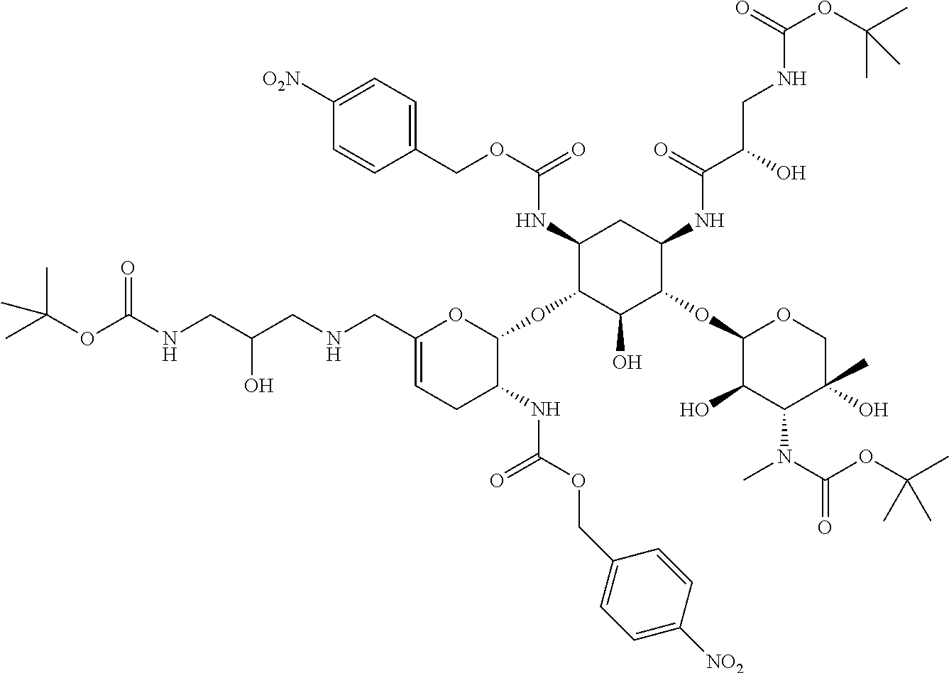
C1(NC(OCC2=CC=C([O2N])C=C2)=O)C(OC2OC(CNCC(CNC(OC(C)(C)C)=O)O)=CCC2NC(OCC2=CC=C([NO2])C=C2)=O)C(O)C(OC2C(O)C(N(C)C(OC(C)(C)C)=O)C(O)(C)CO2)C(NC(C(CNC(OC(C)(C)C)=O)O)=O)C1
